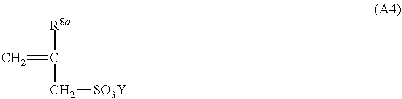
C=C([R8a])C[SO3Y]
